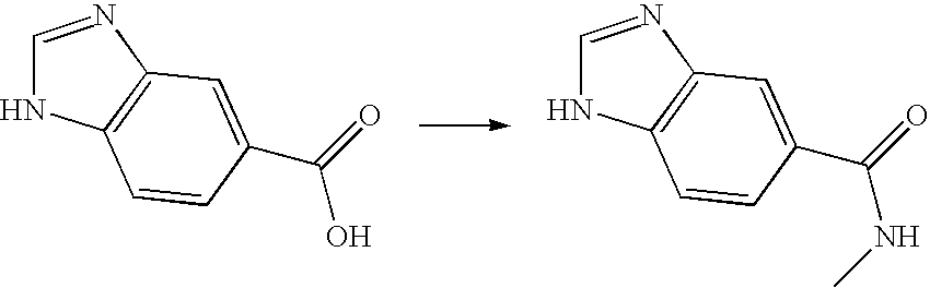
C1=NC2=C(N1)C=CC(C(O)=O)=C2.C1=NC2=C(N1)C=CC(C(NC)=O)=C2
